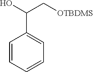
C1=CC=CC=C1C(O)C[OTBDMS]
